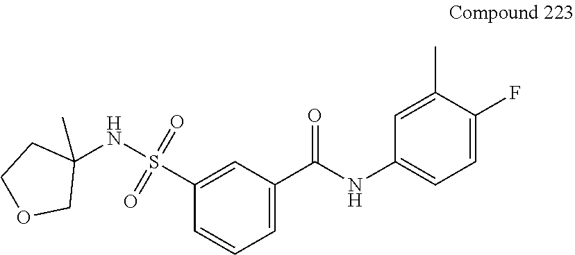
S(=O)(=O)(C1=CC(C(=O)NC2=CC=C(F)C(C)=C2)=CC=C1)NC1(C)CCOC1
